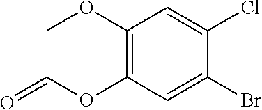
C1(OC)=C(OC=O)C=C(Br)C(Cl)=C1
